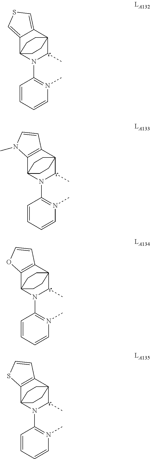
C1=CC=CN(C)=C1N1C(C)C23C4=CSC=C4C1(CC2)CC3.C1=CC=CN(C)=C1N1C(C)C23C4=C(C1(CC2)CC3)N(C)C=C4.C1=CC=CN(C)=C1N1C(C)C23C4=C(C1(CC2)CC3)OC=C4.C1=CC=CN(C)=C1N1C(C)C23C4=C(C1(CC2)CC3)SC=C4
